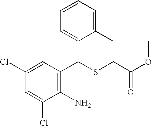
C1(C(SCC(=O)OC)C2=CC=CC=C2C)=C(N)C(Cl)=CC(Cl)=C1
